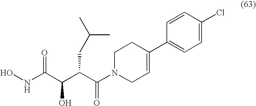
ONC(C(C(C(N1CC=C(C2=CC=C(Cl)C=C2)CC1)=O)CC(C)C)O)=O
